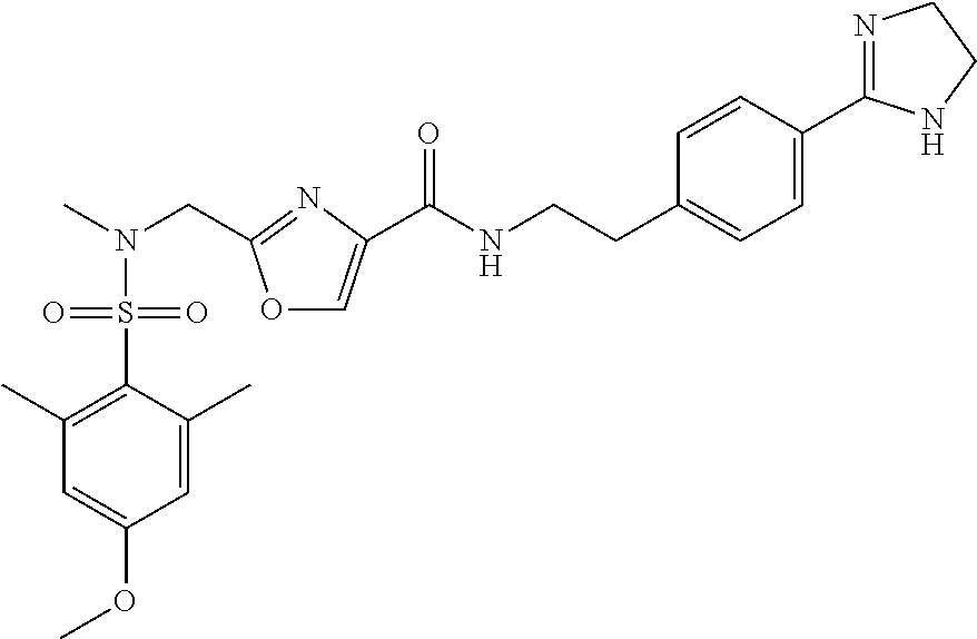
CN(CC1=NC(C(NCCC2=CC=C(C3=NCCN3)C=C2)=O)=CO1)S(C1=C(C)C=C(OC)C=C1C)(=O)=O
